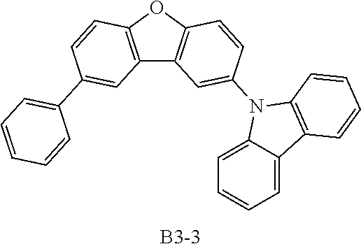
C1=C2C(=CC=C1)C1=C(N2C2=CC3=C(C=C2)OC2=C3C=C(C3=CC=CC=C3)C=C2)C=CC=C1.[B3-3]
